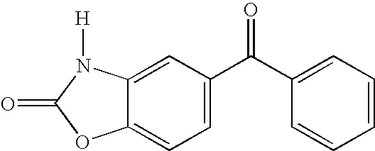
C12=CC=C(C(C3=CC=CC=C3)=O)C=C1N([H])C(=O)O2
